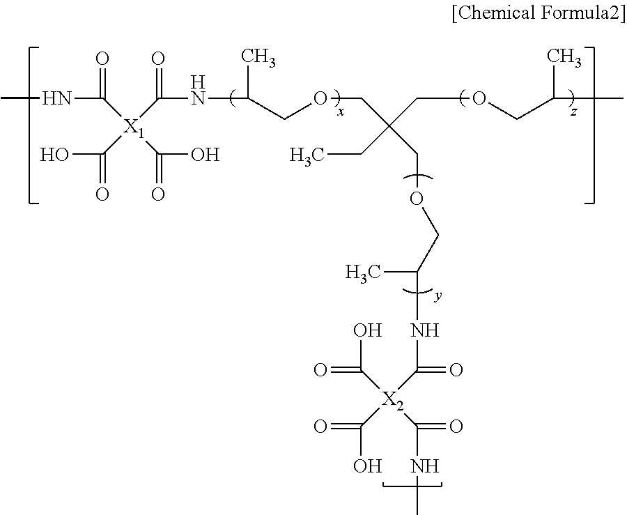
CNC(=O)[X1](C(=O)O)(C(=O)NC(C)COCC(COCC(NC(=O)[X2](C(=O)O)(C(=O)O)C(=O)NC)C)(COCC(C)C)CC)C(O)=O
